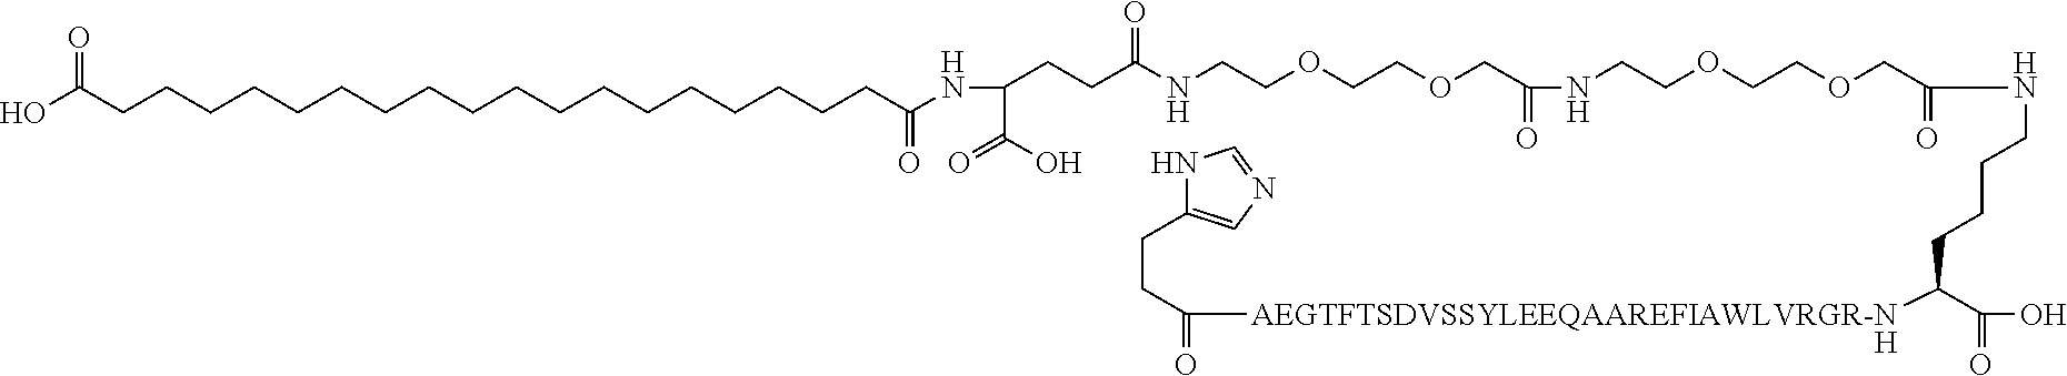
[H].N1C(CCC(=O)[AEGTFTSDVSSYLEEQAAREFIAWLVRGR-N]C(C(=O)O)CCCCNC(=O)COCCOCCNC(=O)COCCOCCNC(=O)CCC(C(=O)O)NC(CCCCCCCCCCCCCCCCCCC(=O)O)=O)=CN=C1
